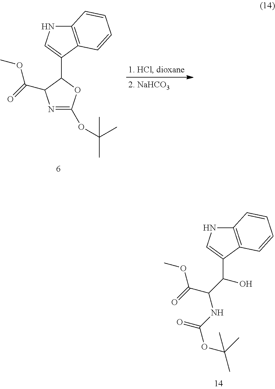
C1(C2=CNC3=C2C=CC=C3)C(C(=O)OC)N=C(OC(C)(C)C)O1.C1(C(C(C(=O)OC)NC(OC(C)(C)C)=O)O)=CNC2=C1C=CC=C2
